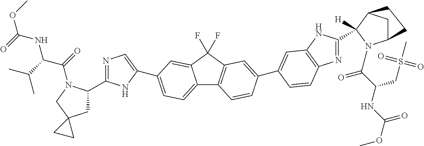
C12=CC=C(C3=CN=C(C4CC5(CN4C(=O)C(C(C)C)NC(OC)=O)CC5)N3)C=C1C(F)(F)C1=C2C=CC(C2=CC3=C(N=C(C4([H])C5CC(N4C(C(NC(OC)=O)CS(C)(=O)=O)=O)CC5)N3)C=C2)=C1
